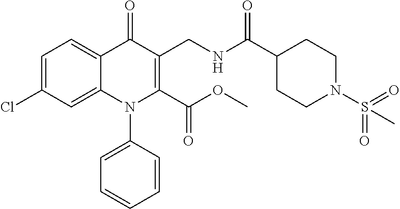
C1=C(Cl)C=C2C(=C1)C(=O)C(CNC(C1CCN(S(=O)(=O)C)CC1)=O)=C(C(OC)=O)N2C1=CC=CC=C1
